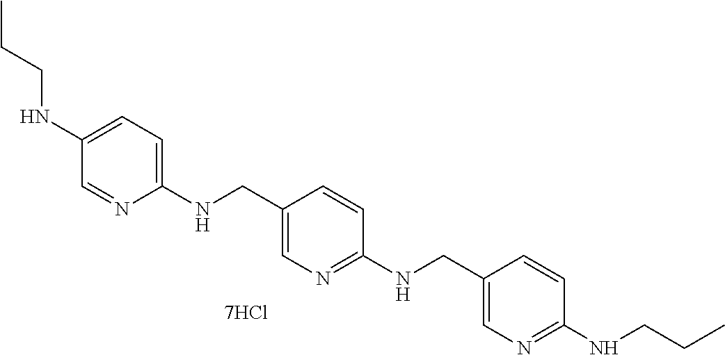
C1=C(CNC2=CC=C(NCCC)C=N2)C=CC(NCC2=CN=C(NCCC)C=C2)=N1
